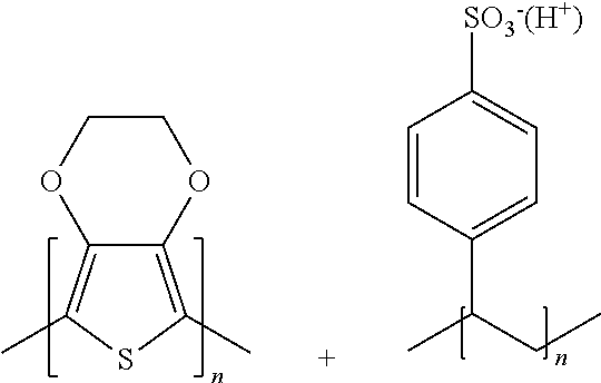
O1C2=C(C)SC(C)=C2OCC1.C1=CC(C(CC)C)=CC=C1[SO3-(H+)]
